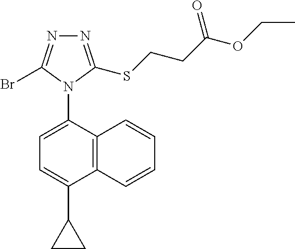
C12=C(C(N3C(Br)=NN=C3SCCC(OCC)=O)=CC=C1C1CC1)C=CC=C2
